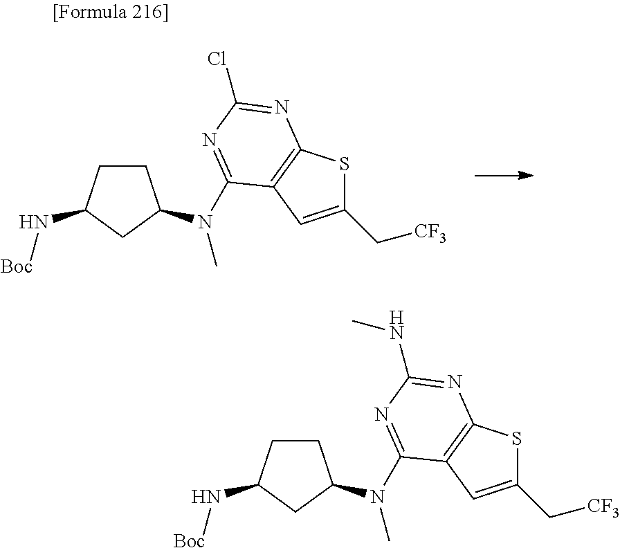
C1CC(N[Boc])CC1N(C)C1=NC(Cl)=NC2=C1C=C(C[CF3])S2.C1CC(N[Boc])CC1N(C)C1=NC(NC)=NC2=C1C=C(C[CF3])S2
